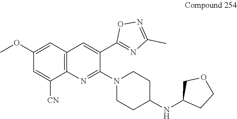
C12=C(N=C(N3CCC(NC4CCOC4)CC3)C(C3=NC(C)=NO3)=C1)C([CN])=CC(OC)=C2
